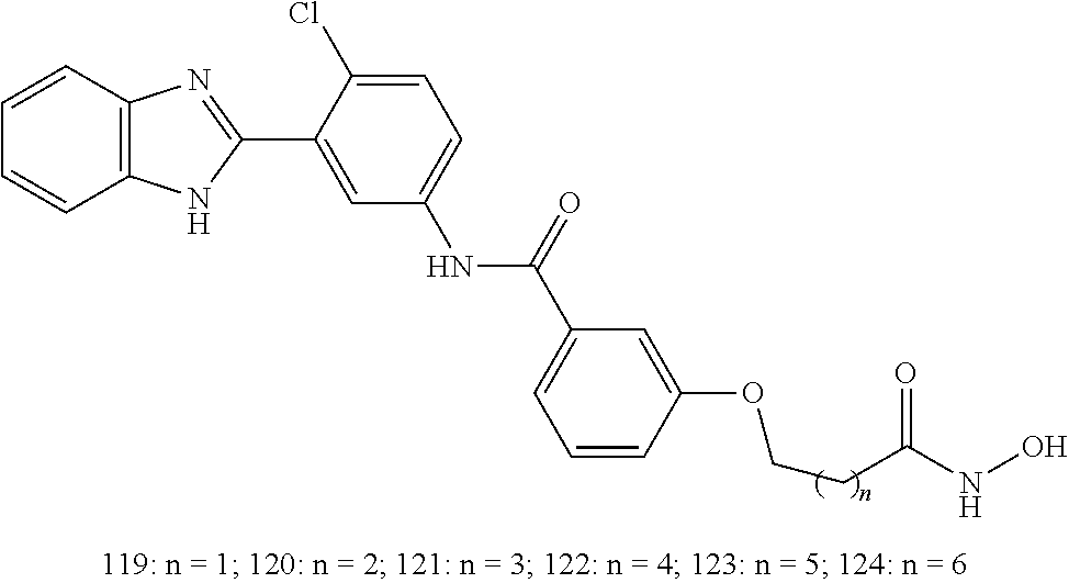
N(C1=CC=C(Cl)C(C2=NC3=C(N2)C=CC=C3)=C1)C(=O)C1=CC=CC(OCCC(NO)=O)=C1
